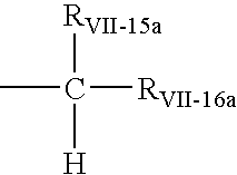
CC([RVII-16a])([RVII-15a])[H]
